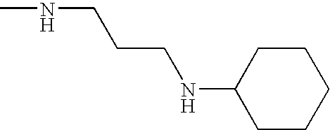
C1(NCCCNC)CCCCC1
